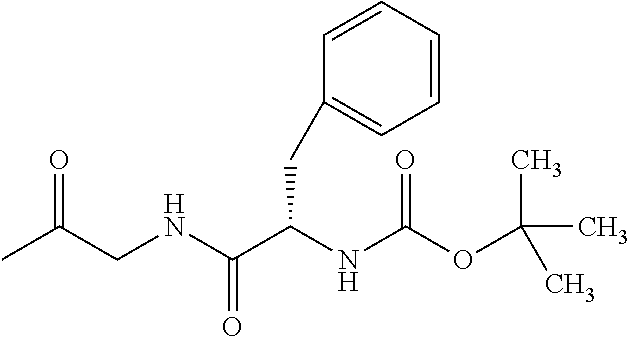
CC(CNC(C(NC(OC(C)(C)C)=O)CC1=CC=CC=C1)=O)=O
